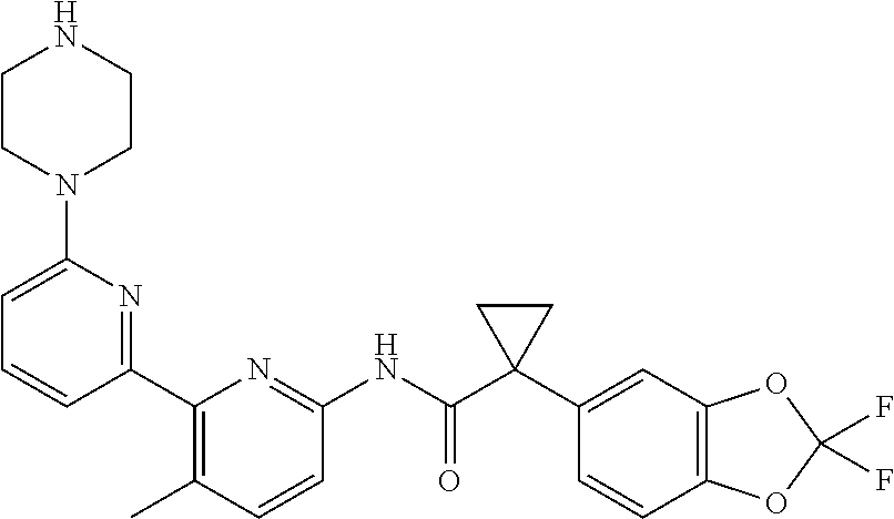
C1(C2=NC(N3CCNCC3)=CC=C2)=C(C)C=CC(NC(C2(C3=CC4=C(C=C3)OC(F)(F)O4)CC2)=O)=N1
